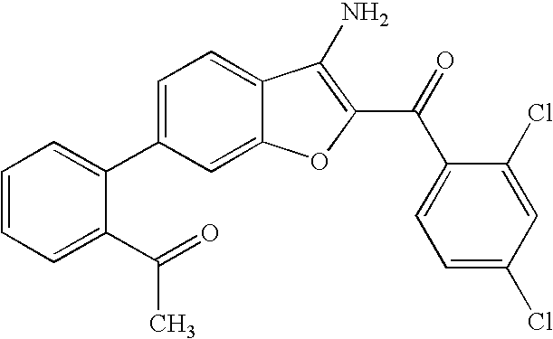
C1=CC=C(C(C)=O)C(C2=CC=C3C(=C2)OC(C(C2=CC=C(Cl)C=C2Cl)=O)=C3N)=C1
